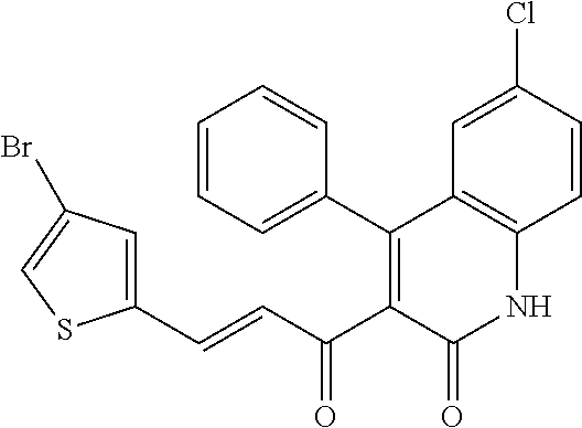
C1=CC=C(C2=C(C(C=CC3=CC(Br)=CS3)=O)C(=O)NC3=C2C=C(Cl)C=C3)C=C1
